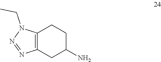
C12=C(CC(N)CC1)N=NN2CC
